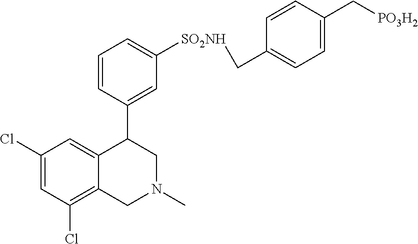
C1(Cl)=CC(Cl)=C2C(=C1)C(C1=CC([SO2NH]CC3=CC=C(C[PO3H2])C=C3)=CC=C1)CN(C)C2
